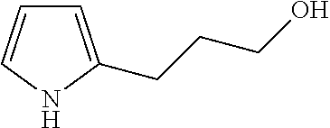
C1=C(CCCO)NC=C1
